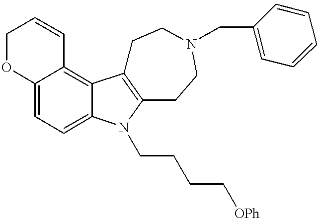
O1C2=CC=C3C(=C2C=CC1)C1=C(N3CCCC[OPh])CCN(CC2=CC=CC=C2)CC1
